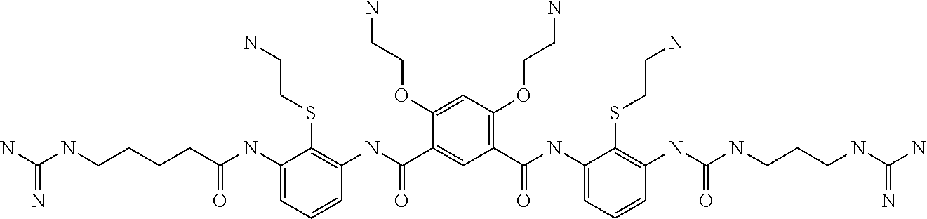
C1(OCCN)=CC(OCCN)=C(C(NC2=CC=CC(NC(NCCCNC(N)=N)=O)=C2SCCN)=O)C=C1C(NC1=C(SCCN)C(NC(CCCCNC(N)=N)=O)=CC=C1)=O
